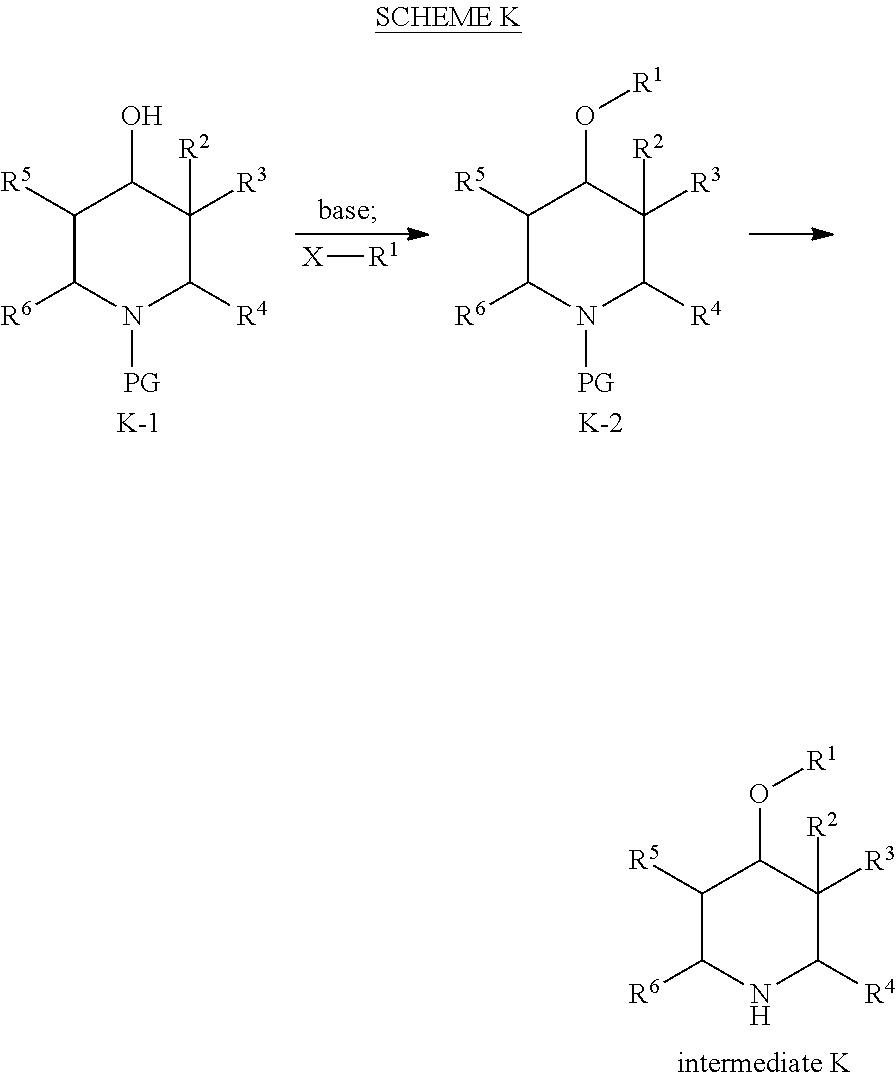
[X][R1].C1(O[R1])C([R5])C([R6])N([PG])C([R4])C1([R3])[R2].[K].C1(O)C([R5])C([R6])N([PG])C([R4])C1([R3])[R2].[K].C1(O[R1])C([R5])C([R6])NC([R4])C1([R3])[R2]
